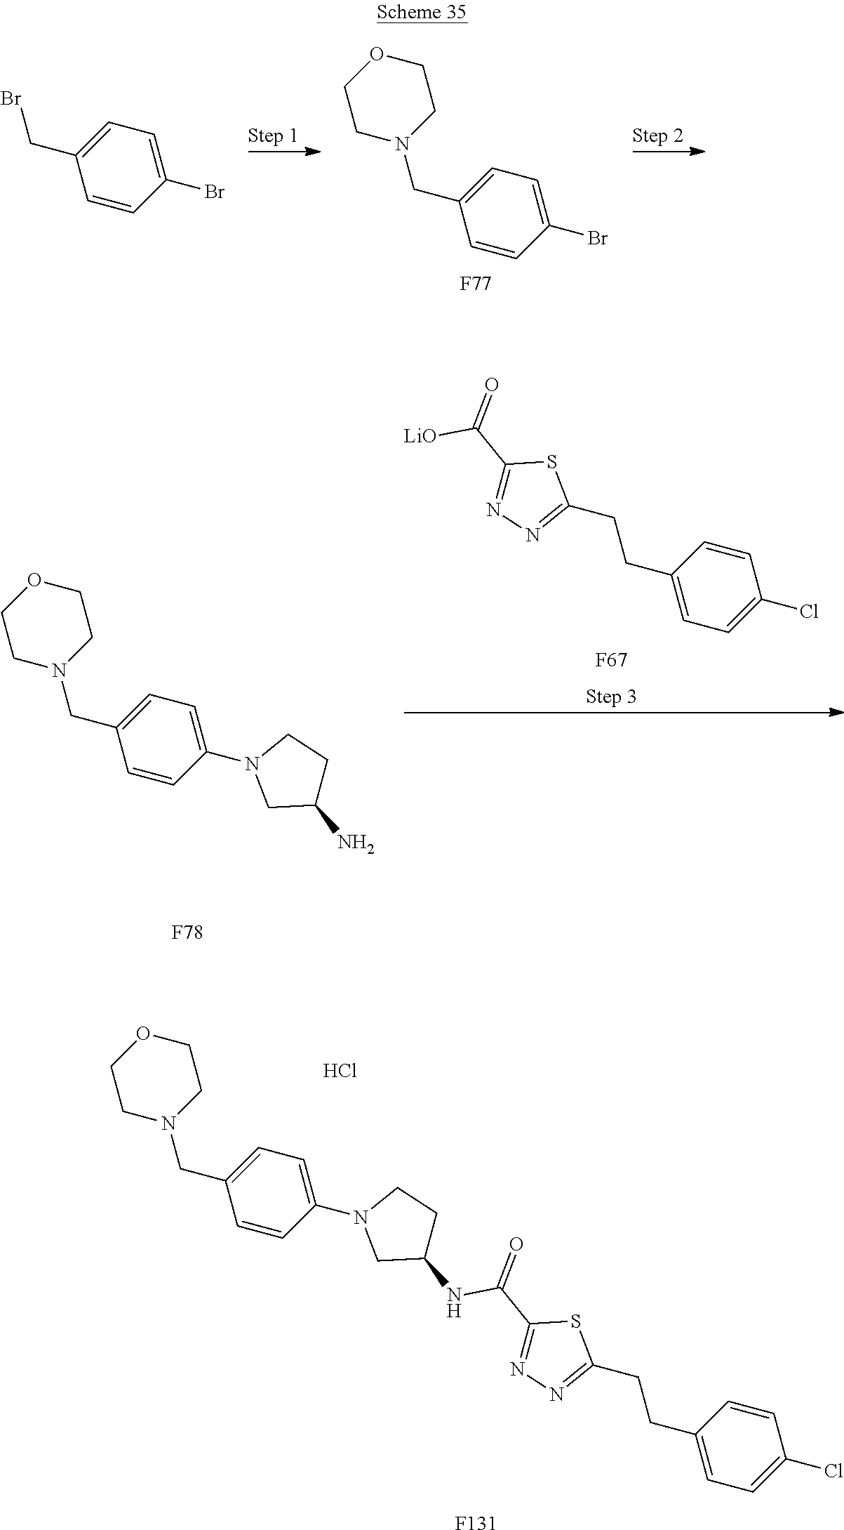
C1=CC(Br)=CC=C1CBr.C1=CC(Br)=CC=C1CN1CCOCC1.[F77].C1=CC(CCC2=NN=C(C(=O)[LiO])S2)=CC=C1Cl.[F67].C1=CC(N2CC(N)CC2)=CC=C1CN1CCOCC1.[F78].C1=CC(N2CC(NC(C3=NN=C(CCC4=CC=C(Cl)C=C4)S3)=O)CC2)=CC=C1CN1CCOCC1.Cl.[F131]
